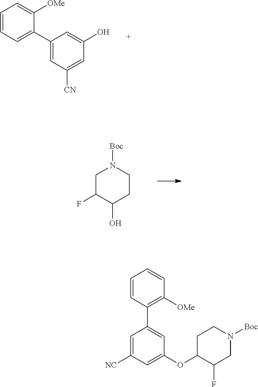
C1=CC=C(C2=CC([CN])=CC(O)=C2)C([OMe])=C1.C1C(F)C(O)CCN1[Boc].C1=CC(C2=CC(OC3C(F)CN([Boc])CC3)=CC([NC])=C2)=C([OMe])C=C1
